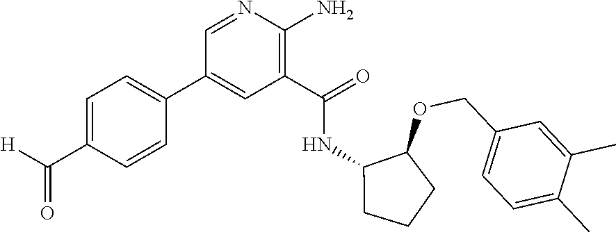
C1=NC(N)=C(C(=O)NC2C(OCC3=CC=C(C)C(C)=C3)CCC2)C=C1C1=CC=C(C(=O)[H])C=C1
